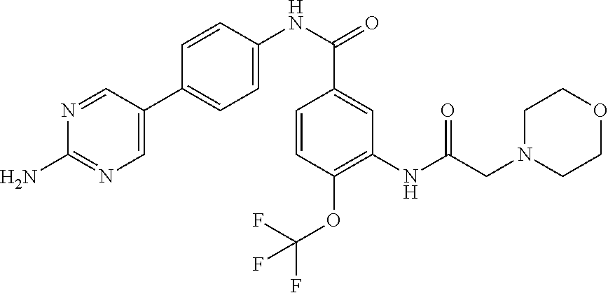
C1(NC(CN2CCOCC2)=O)=C(OC(F)(F)F)C=CC(C(NC2=CC=C(C3=CN=C(N)N=C3)C=C2)=O)=C1
